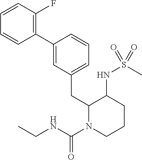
C1(C2=CC(CC3N(C(NCC)=O)CCCC3NS(C)(=O)=O)=CC=C2)=C(F)C=CC=C1
